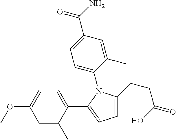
C1(C2=CC=C(CCC(O)=O)N2C2=CC=C(C(N)=O)C=C2C)=CC=C(OC)C=C1C
